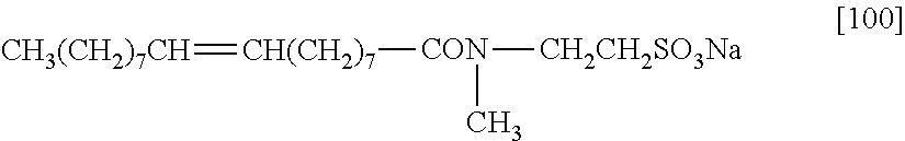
[CH3(CH2)7CH]=[CH(CH2)7][CON](C)[CH2CH2SO3Na]
